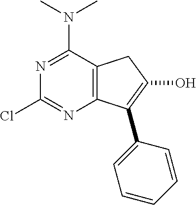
N1=C(N(C)C)C2=C(N=C1Cl)C(C1=CC=CC=C1)=C(O)C2
